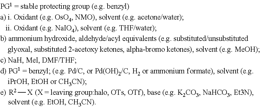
[R2][X]
